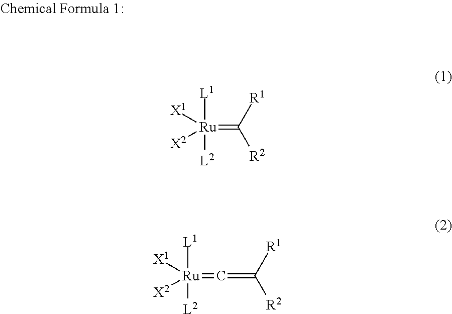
[L1][Ru]([L2])(=C([R1])[R2])([X1])[X2].[L1][Ru]([L2])(=C=C([R1])[R2])([X1])[X2]
